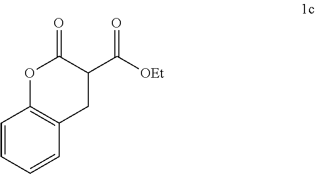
O1C2=C(CC(C([OEt])=O)C1=O)C=CC=C2
